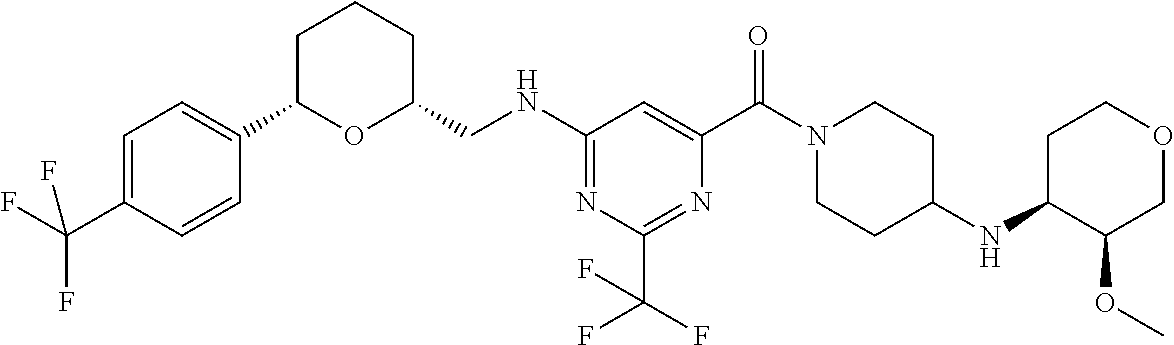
N(C1=NC(C(F)(F)F)=NC(C(N2CCC(NC3C(OC)COCC3)CC2)=O)=C1)CC1CCCC(C2=CC=C(C(F)(F)F)C=C2)O1
